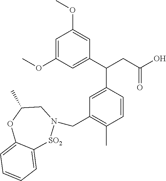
C1=C(OC)C=C(C(CC(O)=O)C2=CC(CN3[SO2]C4=CC=CC=C4OC(C)C3)=C(C)C=C2)C=C1OC
